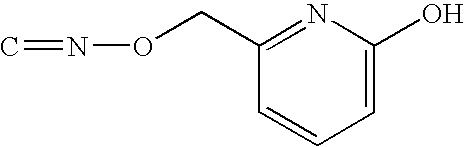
C1=CC=C(O)N=C1CON=C
